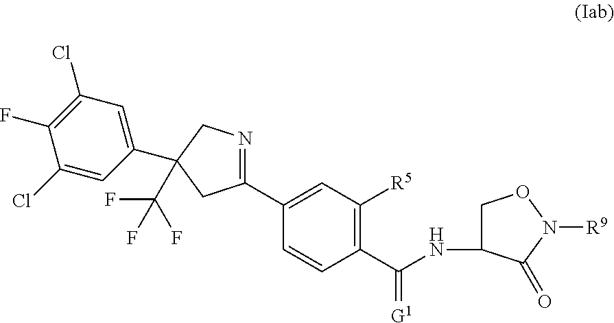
C1(C2=NCC(C(F)(F)F)(C3=CC(Cl)=C(F)C(Cl)=C3)C2)=CC([R5])=C(C(NC2CON([R9])C2=O)=[G1])C=C1
